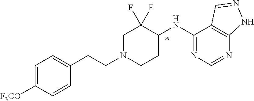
C1=C([F3CO])C=CC(CCN2CCC(NC3=NC=NC4=C3C=NN4)C(F)(F)C2)=C1
